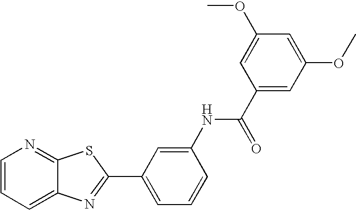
C1=CC=C2C(=N1)SC(C1=CC=CC(NC(C3=CC(OC)=CC(OC)=C3)=O)=C1)=N2
